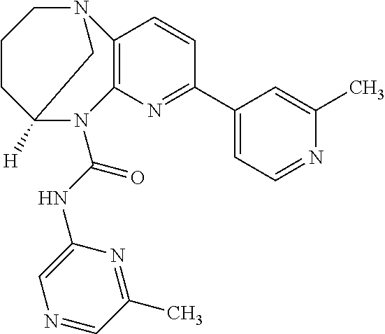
C12=C(C=CC(C3=CC=NC(C)=C3)=N1)N1CCCC([H])(N2C(=O)NC2=CN=CC(C)=N2)C1
